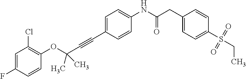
C(C1=CC=C(NC(CC2=CC=C(S(CC)(=O)=O)C=C2)=O)C=C1)#CC(OC1=C(Cl)C=C(F)C=C1)(C)C
